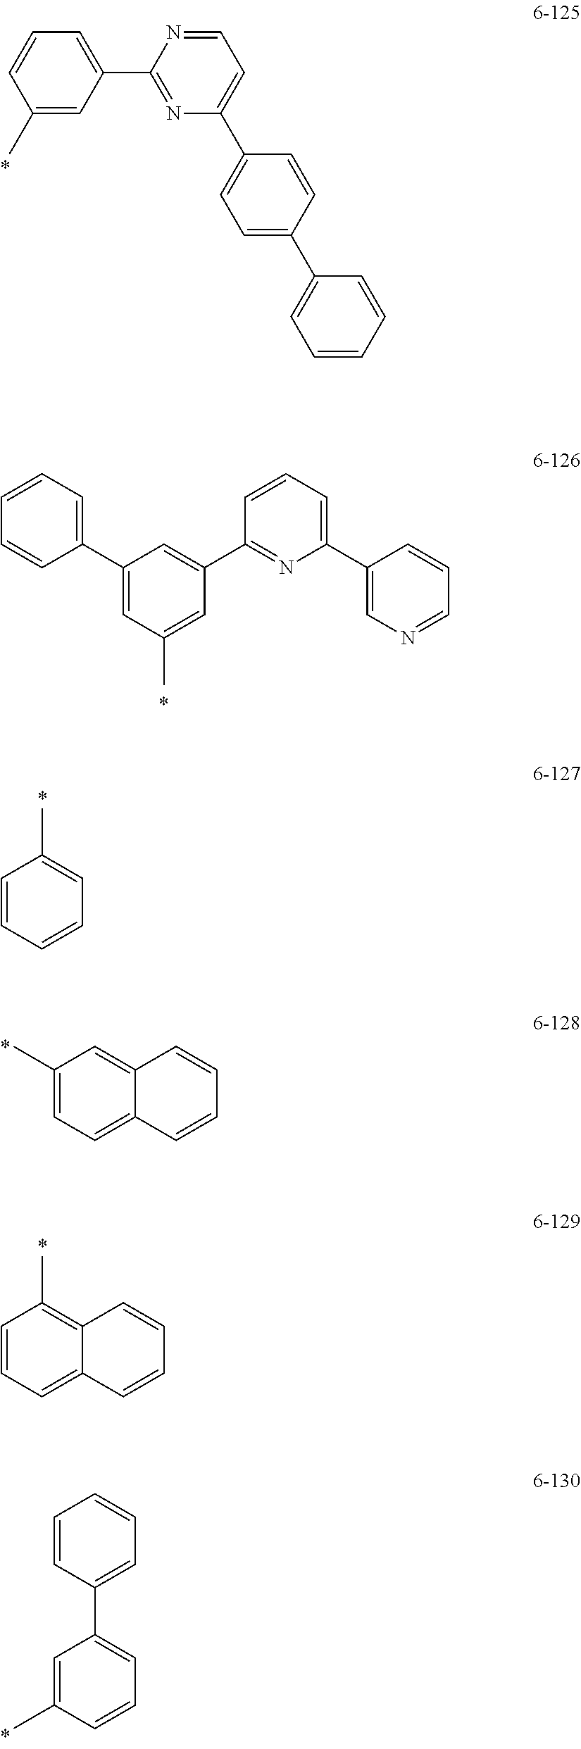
C1=C(C2=NC(C3=CC=C(C4=CC=CC=C4)C=C3)=CC=N2)C=C(C)C=C1.C1(C2=CC(C)=CC(C3=NC(C4=CN=CC=C4)=CC=C3)=C2)=CC=CC=C1.C1=CC=CC=C1C.C1(C)=CC=C2C(=C1)C=CC=C2.C1=CC=C2C(=C1C)C=CC=C2.C1(C)=CC(C2=CC=CC=C2)=CC=C1
